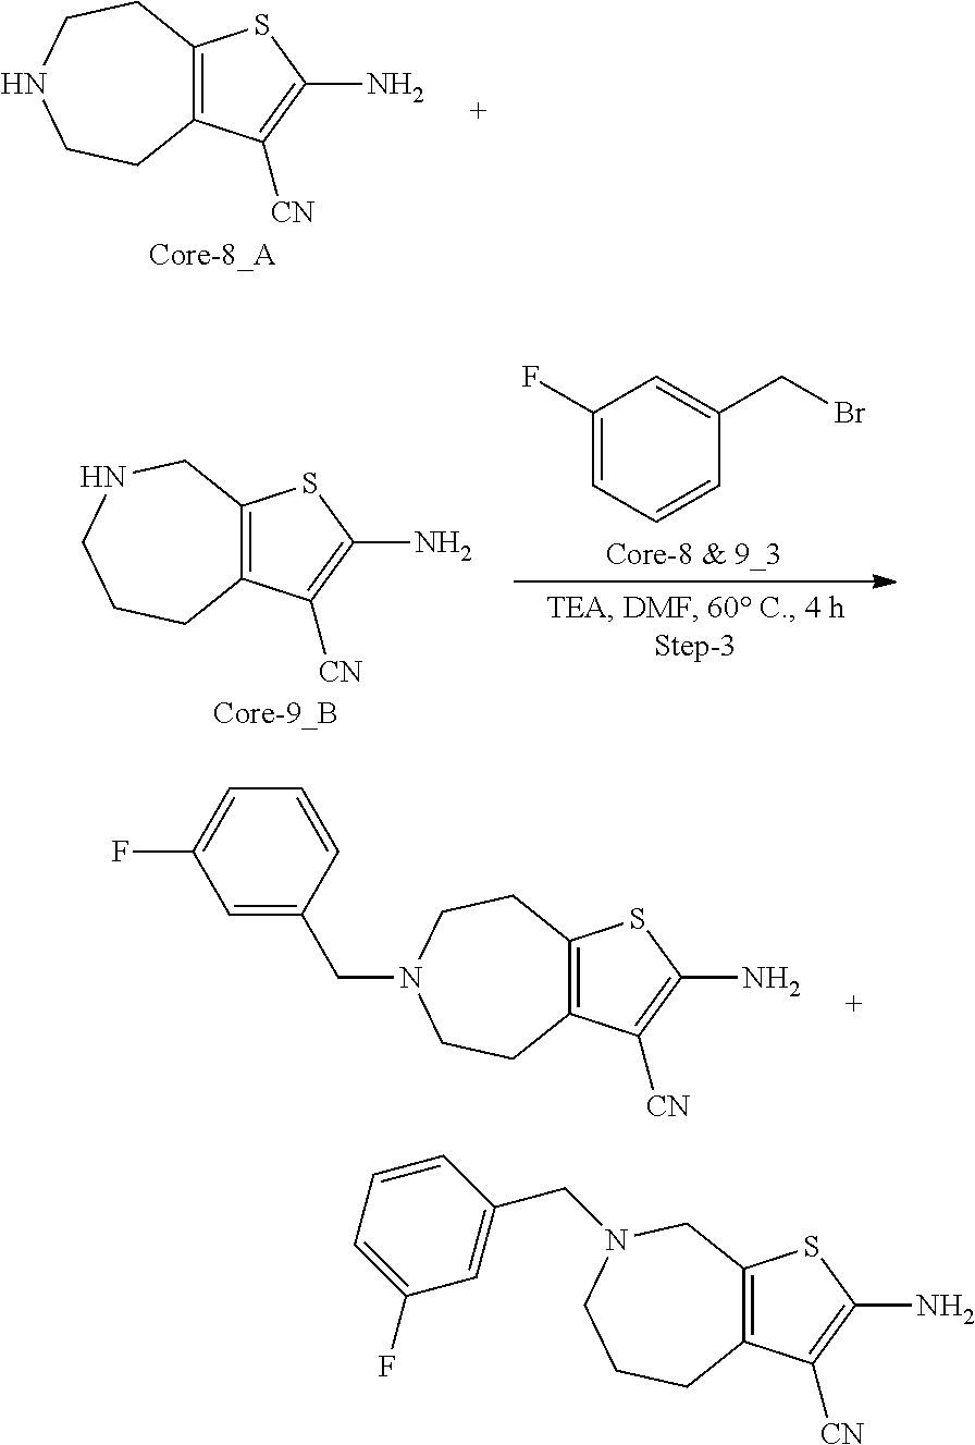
C12=C(CCNCC1)SC(N)=C2[CN].C12=C(CNCCC1)SC(N)=C2[CN].C1(F)=CC=CC(CBr)=C1.C12=C(CCN(CC3=CC(F)=CC=C3)CC1)SC(N)=C2[CN].C12=C(CN(CC3=CC(F)=CC=C3)CCC1)SC(N)=C2[CN]
